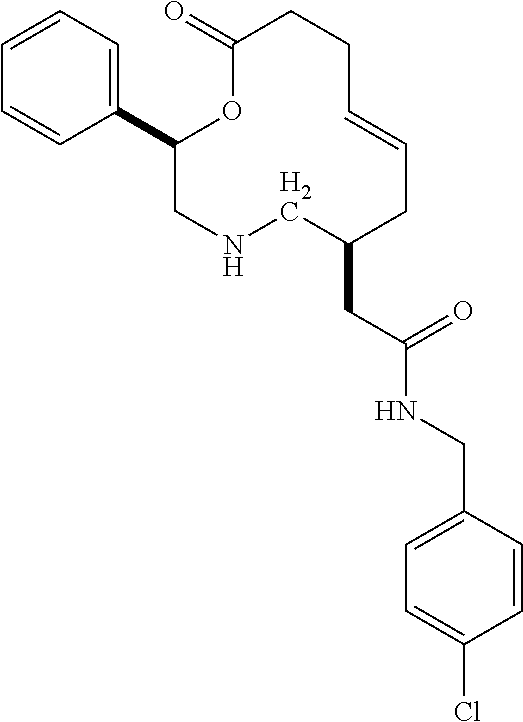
C1=CC=C(C2CNCC(CC(NCC3=CC=C(Cl)C=C3)=O)CC=CCCC(=O)O2)C=C1
